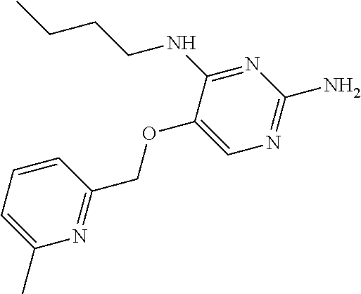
C1(C)=CC=CC(COC2=CN=C(N)N=C2NCCCC)=N1
